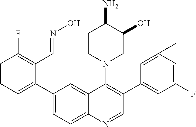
C1(F)=C(C=NO)C(C2=CC=C3C(=C2)C(N2CC(O)C(N)CC2)=C(C2=CC(F)=CC(C)=C2)C=N3)=CC=C1
